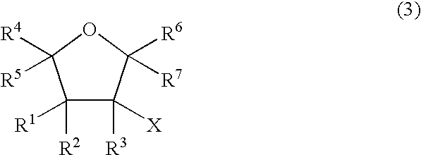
C1([R1])([R2])C([X])([R3])C([R6])([R7])OC1([R4])[R5]
